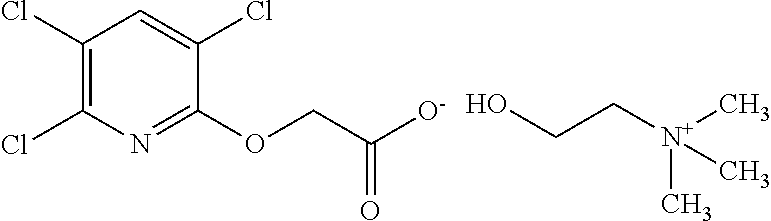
C1(Cl)=C(Cl)N=C(OCC([O-])=O)C(Cl)=C1.C(O)C[N+](C)(C)C
